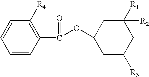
C1([R4])=C(C(OC2CC([R3])CC([R2])([R1])C2)=O)C=CC=C1
